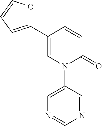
C1=C(C2=CC=CO2)C=CC(=O)N1C1=CN=CN=C1
